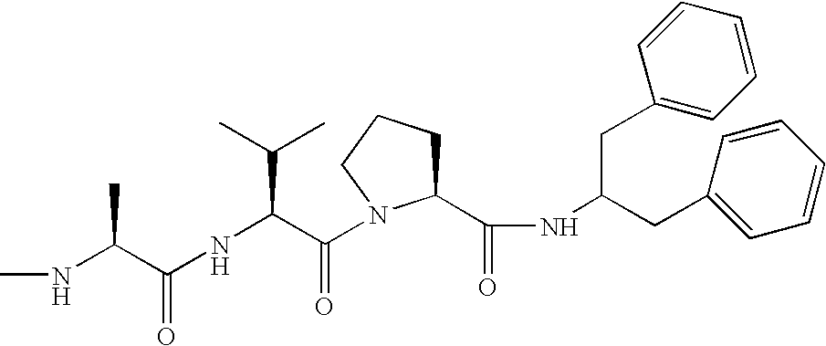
N(C(C(NC(C(=O)N1C(C(NC(CC2=CC=CC=C2)CC2=CC=CC=C2)=O)CCC1)C(C)C)=O)C)C
